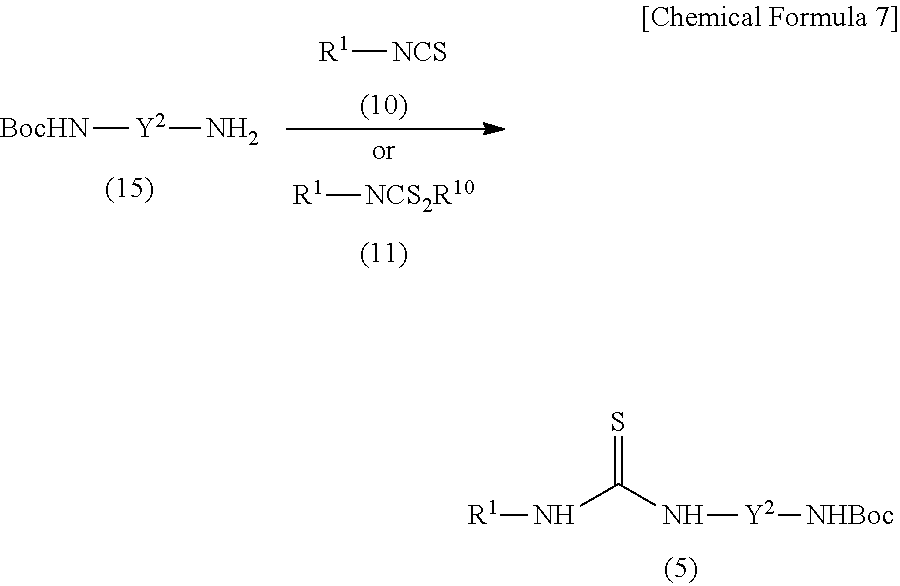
N(C(N[Y2][NHBoc])=S)[R1].[Y2](N)[BocHN].[R1][NCS].[R1][NCS2R10]
